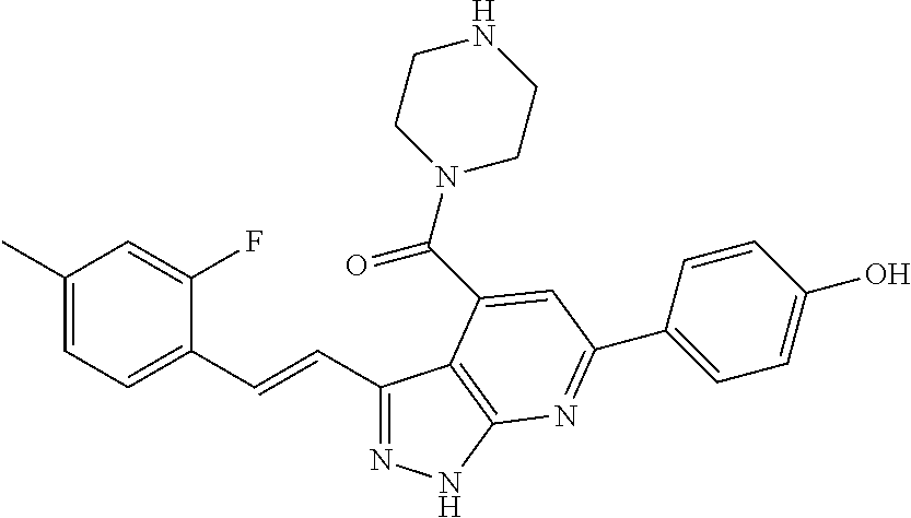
C1(C=CC2=CC=C(C)C=C2F)=NNC2=C1C(C(N1CCNCC1)=O)=CC(C1=CC=C(O)C=C1)=N2
